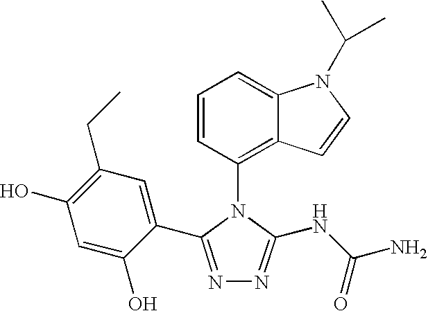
C1=CC(N2C(NC(N)=O)=NN=C2C2=CC(CC)=C(O)C=C2O)=C2C(=C1)N(C(C)C)C=C2
